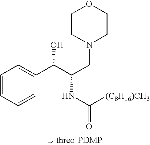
C1=CC=CC(C(C(CN2CCOCC2)NC([(C8H16)CH3])=O)O)=C1
